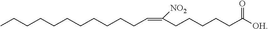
CCCCCCCCCCCC=C(CCCCCC([OH])=O)[NO2]
